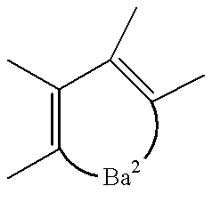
CC=C(C)C(=CC)C
